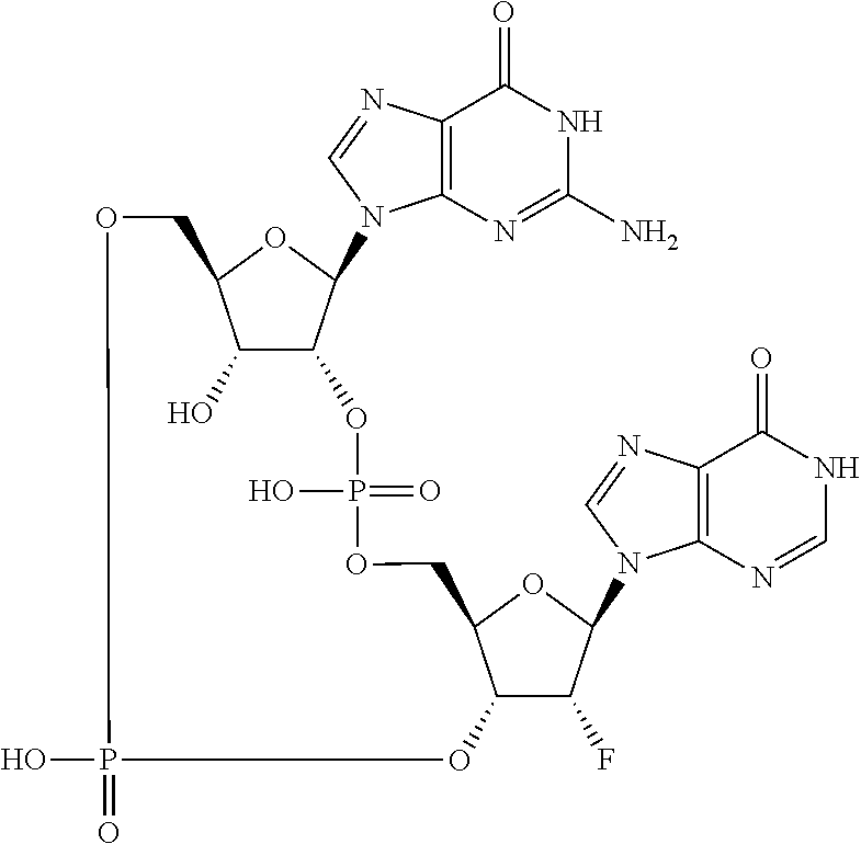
C12=C(N=CN1C1C3C(O)C(O1)COP(=O)(O)OC1C(F)C(N4C5=C(C(=O)NC=N5)N=C4)OC1COP(=O)(O)O3)C(=O)NC(N)=N2
